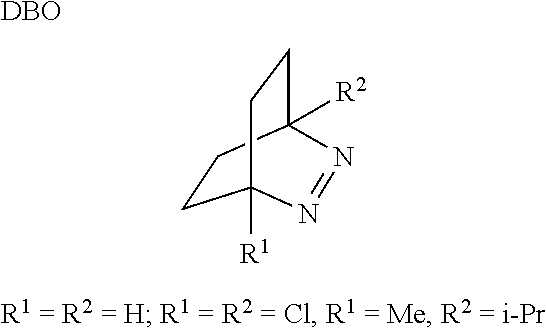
C1CC2([R2])CCC1([R1])N=N2.[DBO]
